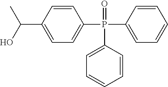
C1=CC(P(C2=CC=CC=C2)(=O)C2=CC=CC=C2)=CC=C1C(O)C
